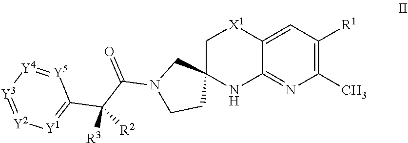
C1([R1])=C(C)N=C2C(=C1)[X1]CC1(CN(C(C([R2])(C3=[Y1][Y2]=[Y3][Y4]=[Y5]3)[R3])=O)CC1)N2
